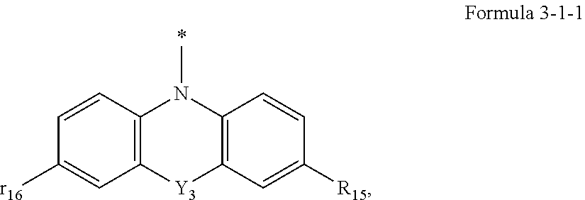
[r16]C1=CC2=C(C=C1)N(C)C1=C([Y3]2)C=C([R15])C=C1
